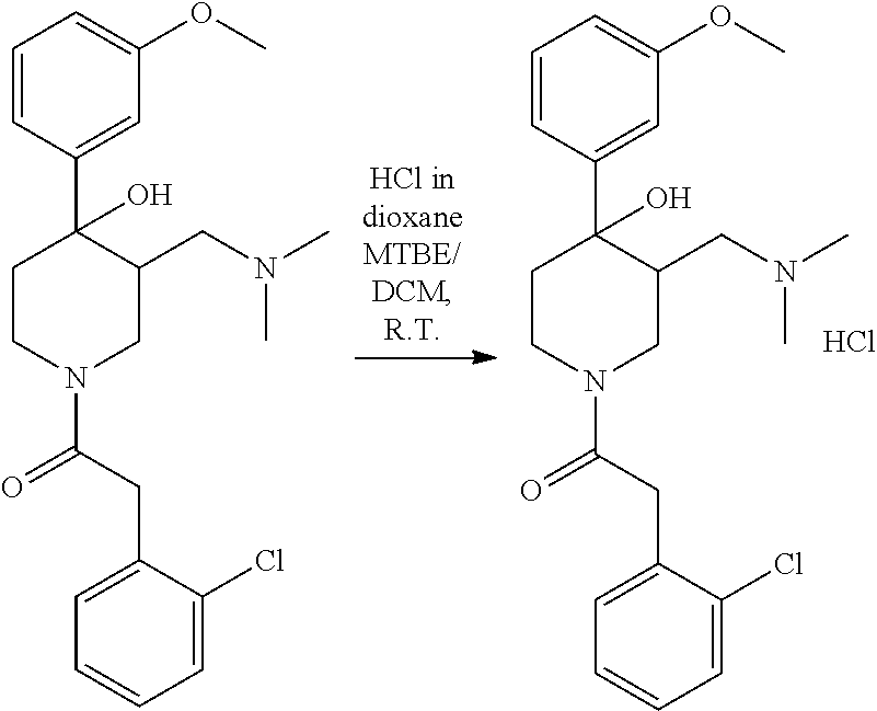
C1=CC(C2(O)CCN(C(CC3=CC=CC=C3Cl)=O)CC2CN(C)C)=CC(OC)=C1.Cl.C1=CC(C2(O)CCN(C(CC3=CC=CC=C3Cl)=O)CC2CN(C)C)=CC(OC)=C1
